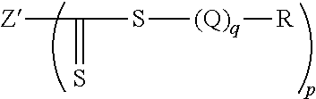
[Z]C(=S)S[(Q)q][R]
